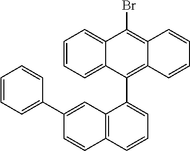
C1=CC=C2C(=C1)C(Br)=C1C(=C2C2=CC=CC3=C2C=C(C2=CC=CC=C2)C=C3)C=CC=C1
